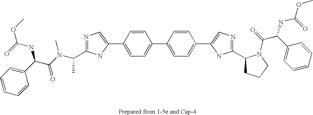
C1=CC=C(C(C(N(C(C)C2=NC=C(C3=CC=C(C4=CC=C(C5=CN=C(C6CCCN6C(=O)C(C6=CC=CC=C6)NC(OC)=O)N5)C=C4)C=C3)N2)C)=O)NC(OC)=O)C=C1
